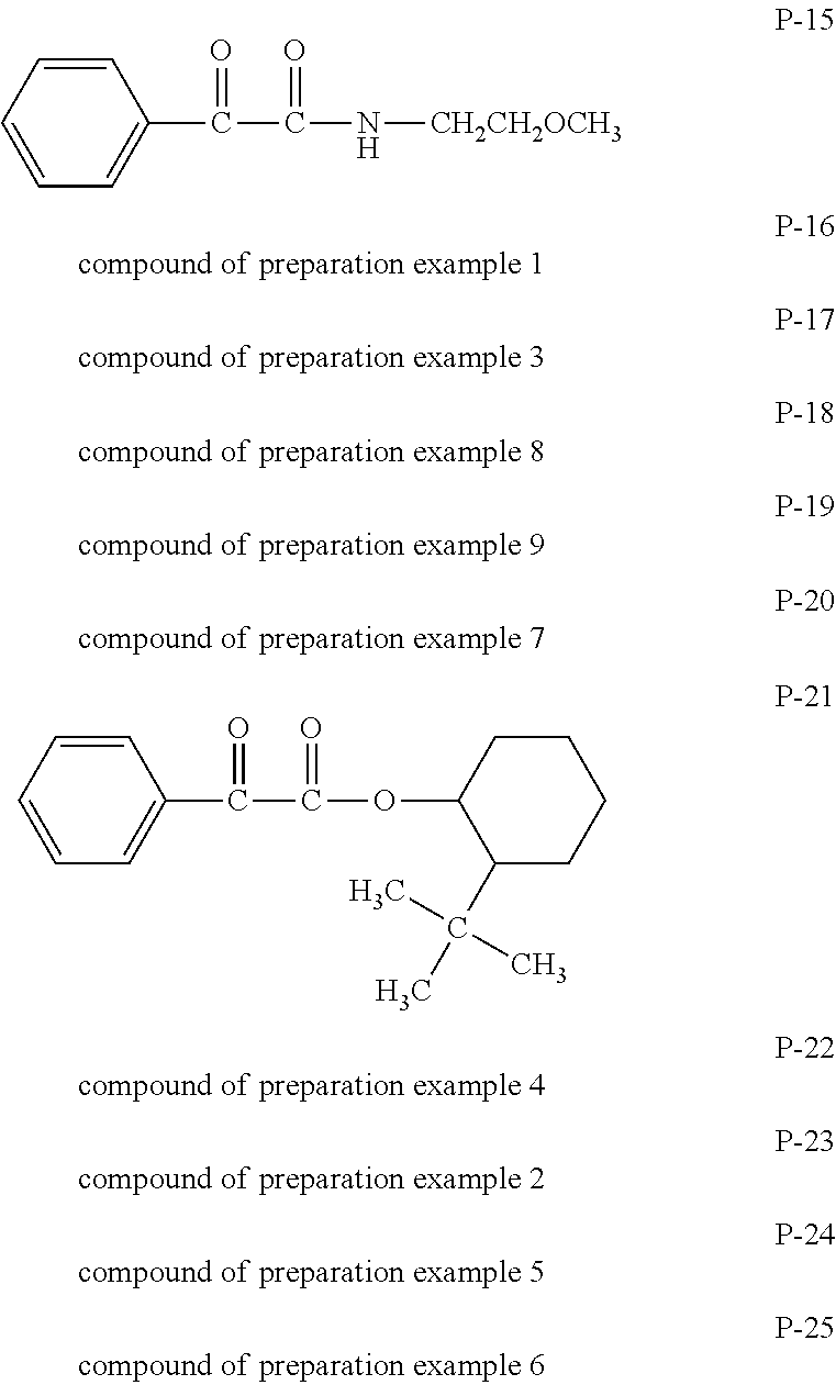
C1=CC=CC=C1C(=O)C(=O)N[CH2CH2OCH3].C1=CC=CC=C1C(=O)C(=O)OC1C(C(C)(C)C)CCCC1
